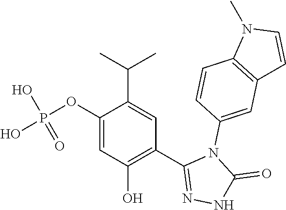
C1(OP(=O)(O)O)=CC(O)=C(C2=NNC(=O)N2C2=CC3=C(C=C2)N(C)C=C3)C=C1C(C)C
